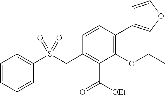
C1=CC=CC(S(CC2=C(C(=O)[OEt])C(OCC)=C(C3=COC=C3)C=C2)(=O)=O)=C1
